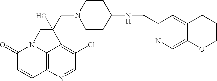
C12=C3N=CC(Cl)=C1C(CN1CCC(NCC4=NC=C5C(=C4)CCCO5)CC1)(O)CN2C(=O)C=C3
